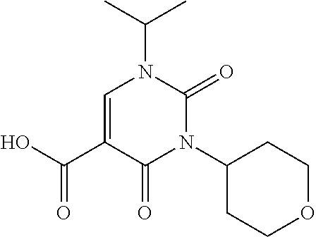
CC(N1C(=O)N(C2CCOCC2)C(=O)C(C(=O)O)=C1)C
